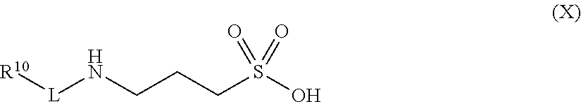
[R10][L]NCCCS(O)(=O)=O
